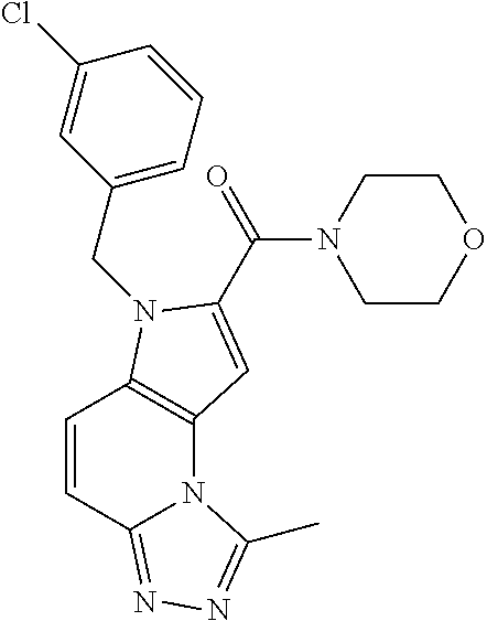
C12=C(N(CC3=CC=CC(Cl)=C3)C(C(N3CCOCC3)=O)=C1)C=CC1=NN=C(C)N21
